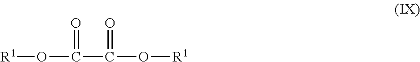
[R1]OC(C(O[R1])=O)=O
